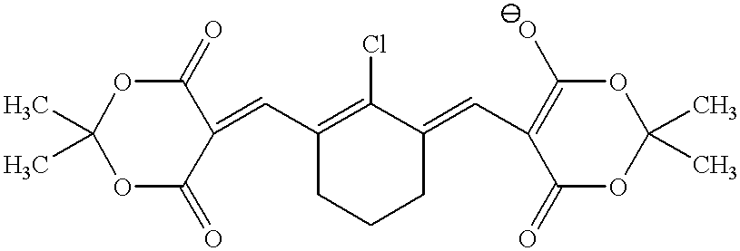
O1C(=O)C(=CC2=C(Cl)C(=CC3=C(O)OC(C)(C)OC3=O)CCC2)C(=O)OC1(C)C
